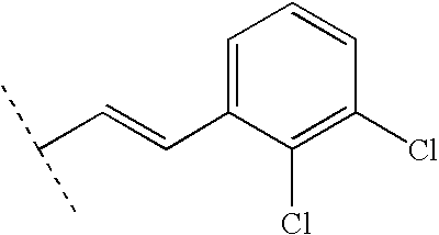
C1=C(C=CC(C)C)C(Cl)=C(Cl)C=C1
